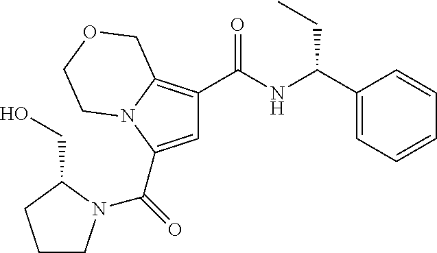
C(=O)(C1=CC(C(NC(C2=CC=CC=C2)CC)=O)=C2N1CCOC2)N1CCCC1CO
